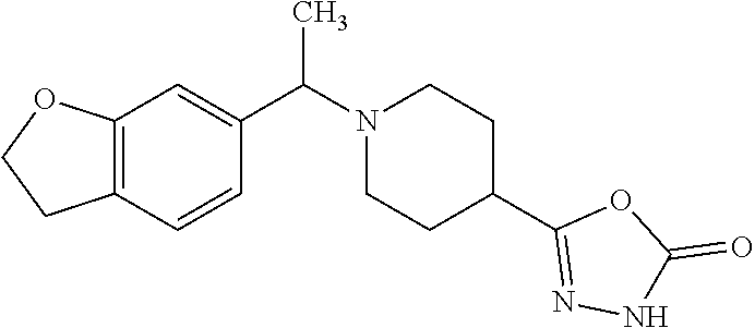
C(N1CCC(C2=NNC(=O)O2)CC1)(C)C1=CC2=C(C=C1)CCO2
